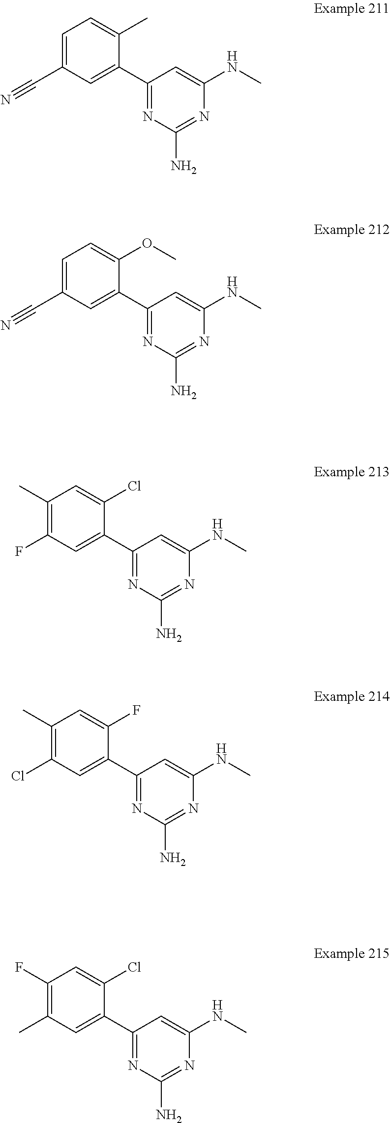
C1(C#N)=CC=C(C)C(C2=NC(N)=NC(NC)=C2)=C1.C1(C#N)=CC=C(OC)C(C2=NC(N)=NC(NC)=C2)=C1.C1(F)=C(C)C=C(Cl)C(C2=NC(N)=NC(NC)=C2)=C1.C1(Cl)=C(C)C=C(F)C(C2=NC(N)=NC(NC)=C2)=C1.C1(C)=C(F)C=C(Cl)C(C2=NC(N)=NC(NC)=C2)=C1
